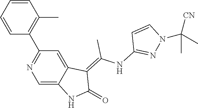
C1=CC=CC(C2=NC=C3C(=C2)C(=C(NC2=NN(C([CN])(C)C)C=C2)C)C(=O)N3)=C1C
